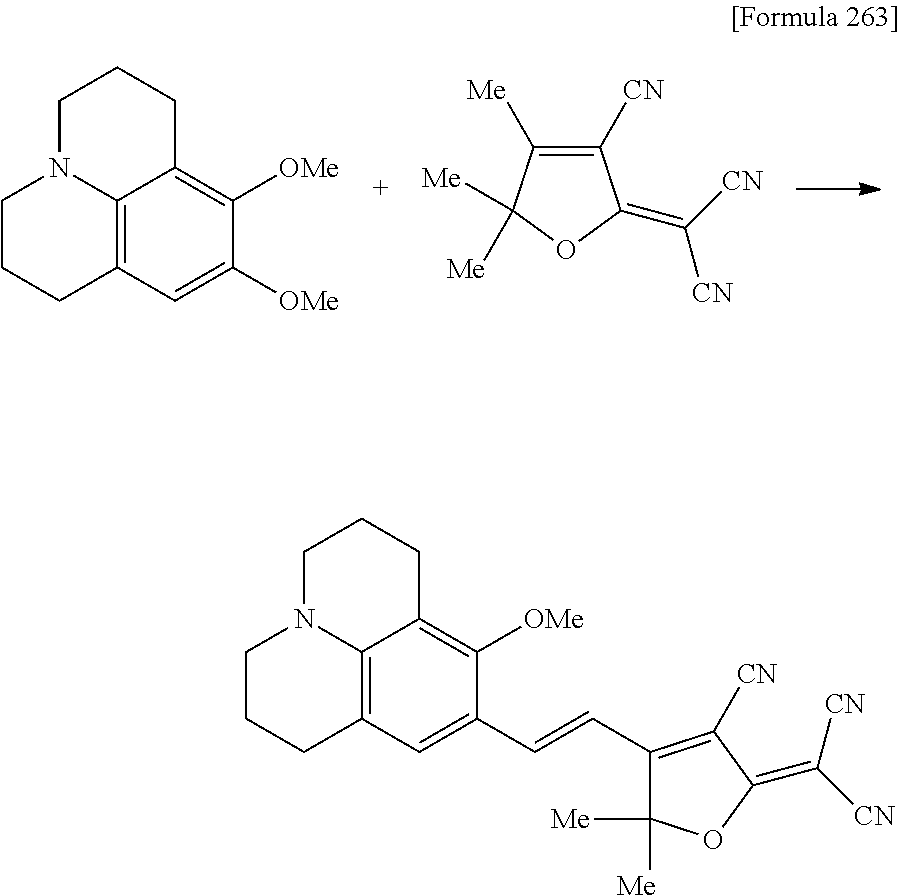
C12=C3C=C([OMe])C([OMe])=C1CCCN2CCC3.C1([CN])=C([Me])C([Me])([Me])OC1=C([CN])[CN].C12=C3C=C(C=CC4=C([CN])C(=C([CN])[CN])OC4([Me])[Me])C([OMe])=C1CCCN2CCC3
